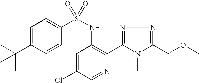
C1=C(C(C)(C)C)C=CC(S(NC2=C(C3=NN=C(COC)N3C)N=CC(Cl)=C2)(=O)=O)=C1
